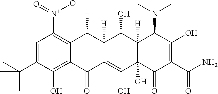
C1=C(C(C)(C)C)C(O)=C2C(=C1[N+](=O)O)C(C)C1([H])C(=C(O)C3(O)C([H])(C1O)C(N(C)C)C(O)=C(C(N)=O)C3=O)C2=O
